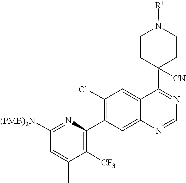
N1=CN=C(C2([CN])CCN([R1])CC2)C2=CC(Cl)=C(C3=C([CF3])C(C)=CC([(PMB)2N])=N3)C=C12
